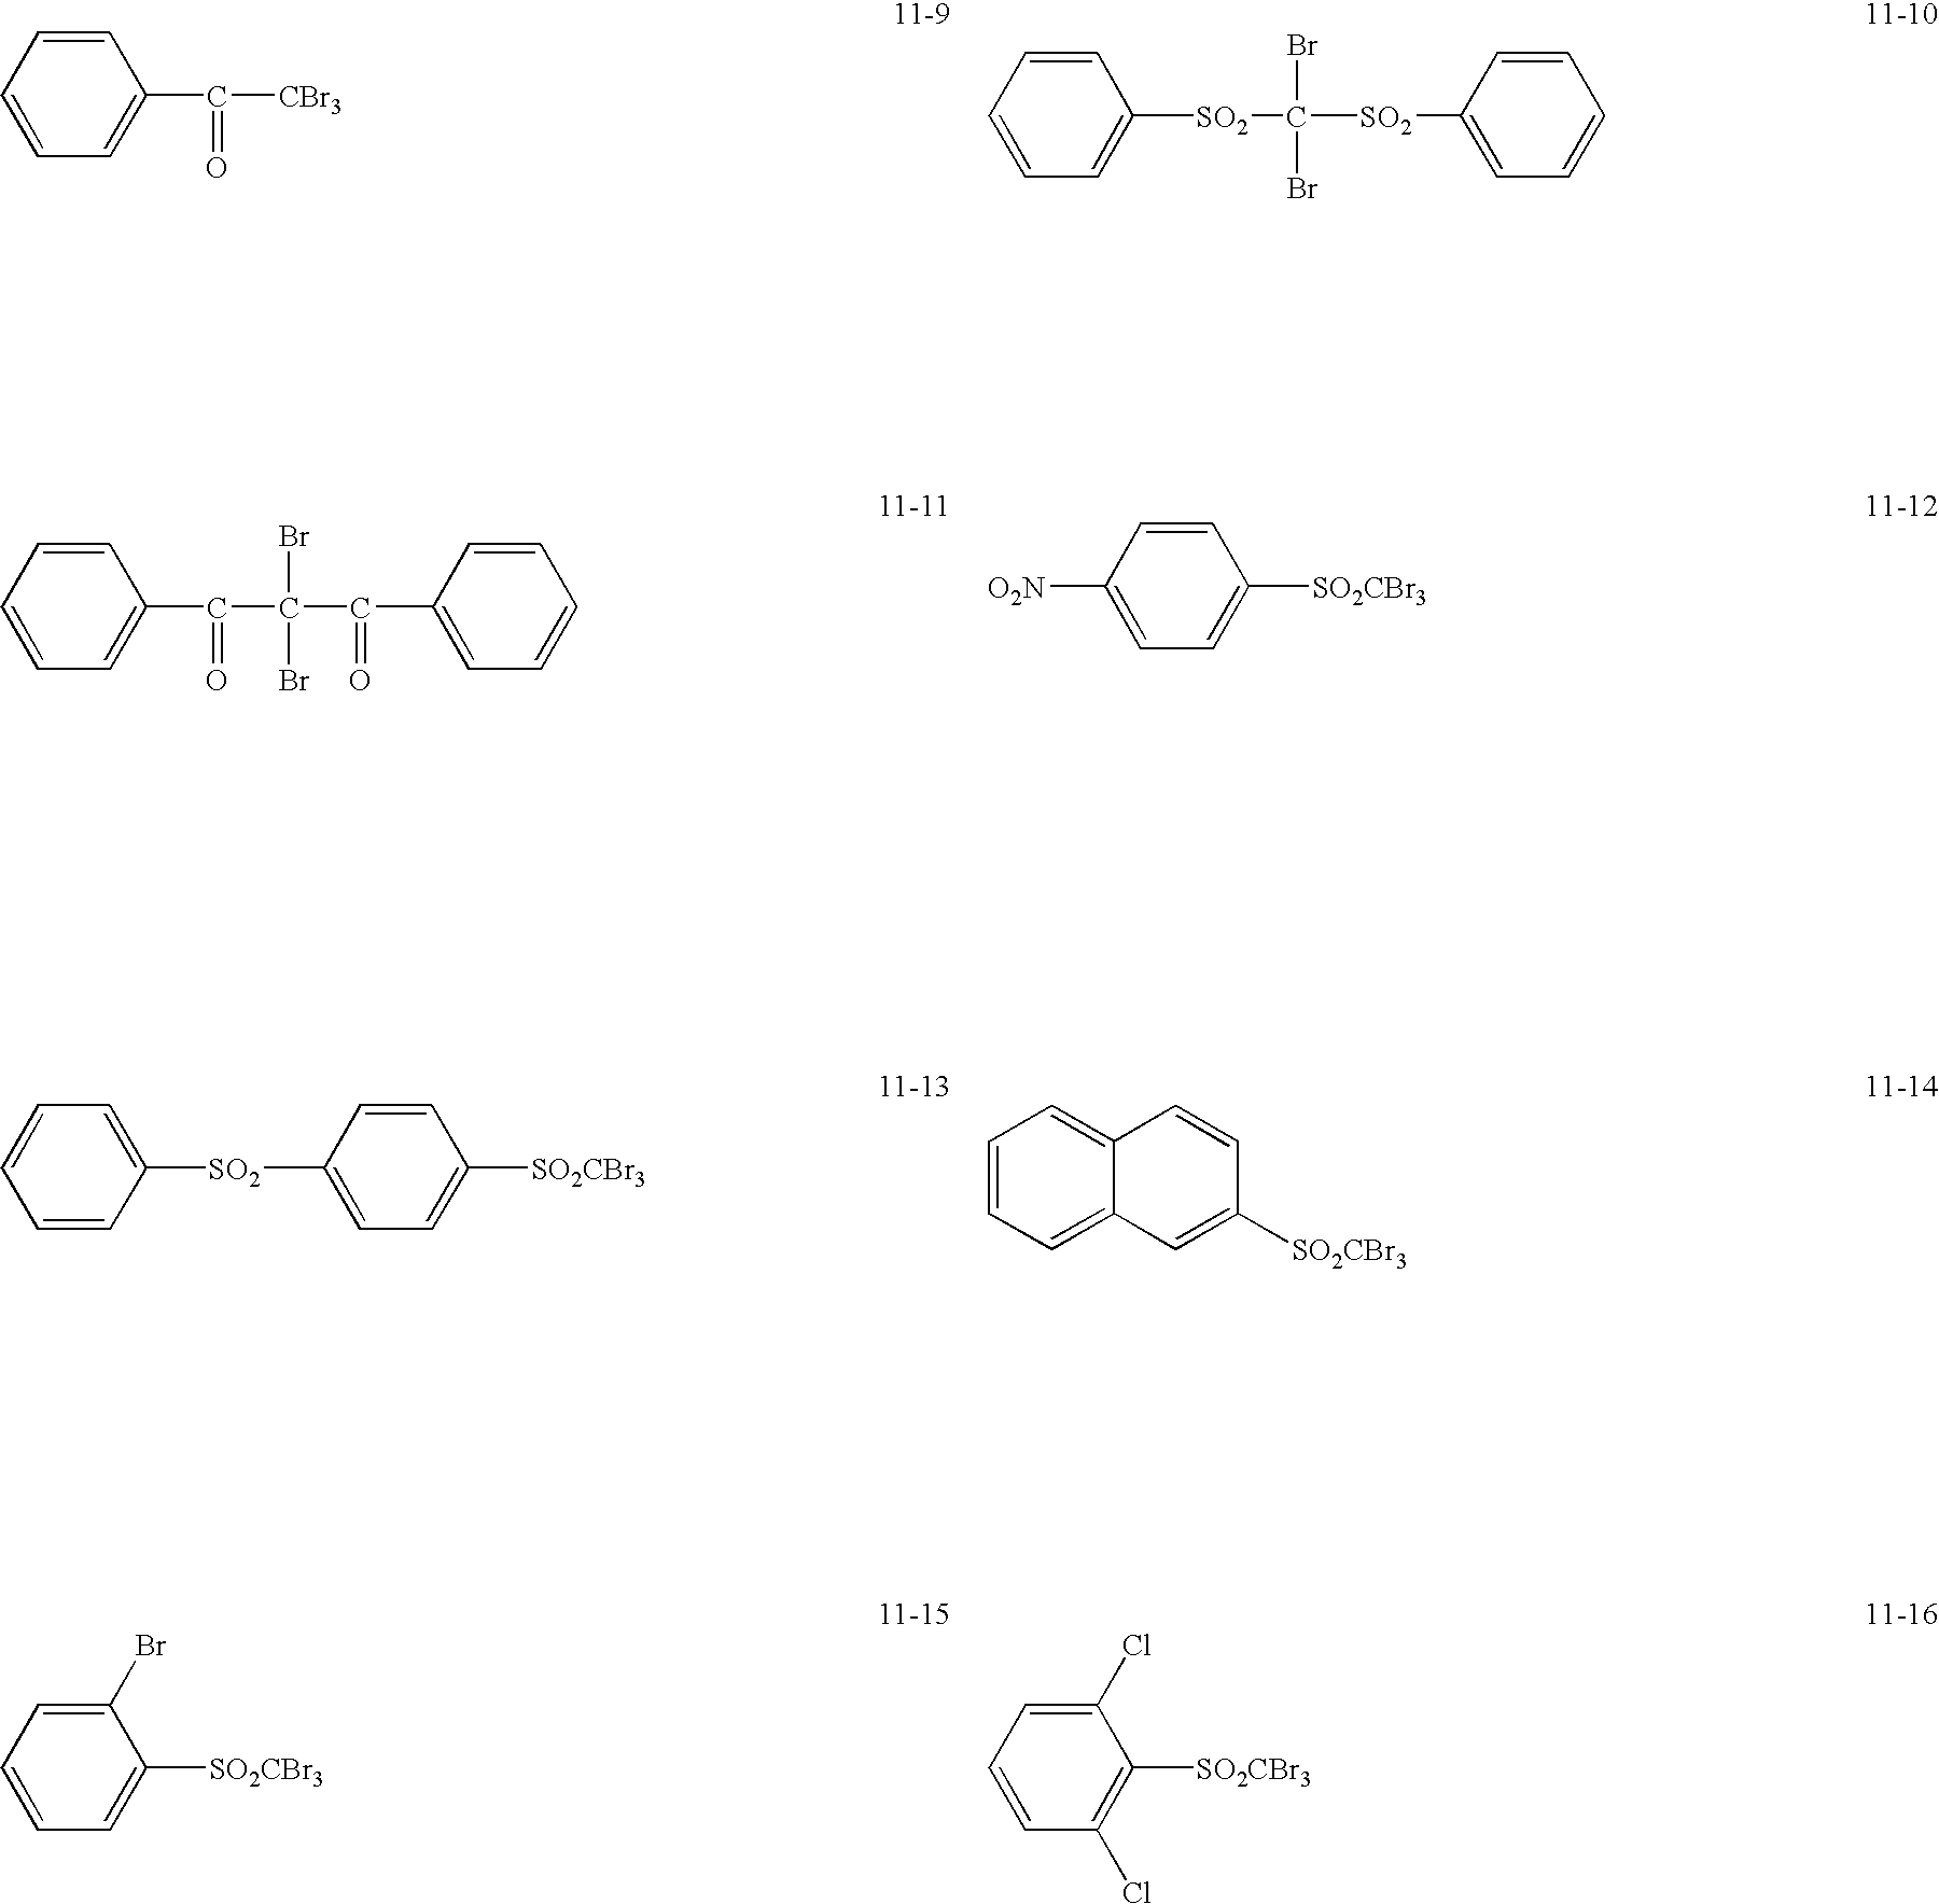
C1=CC=CC=C1C(C(C(=O)C1=CC=CC=C1)(Br)Br)=O.C1=CC([O2N])=CC=C1[SO2CBr3].C1=CC=CC=C1C(=O)[CBr3].C1=CC=CC=C1[SO2]C(Br)(Br)[SO2]C1=CC=CC=C1.C1=CC([SO2]C2=CC=CC=C2)=CC=C1[SO2CBr3].C1(Br)=CC=CC=C1[SO2CBr3].C1(Cl)=CC=CC(Cl)=C1[SO2CBr3].C1=CC=C2C(=C1)C=CC([SO2CBr3])=C2
